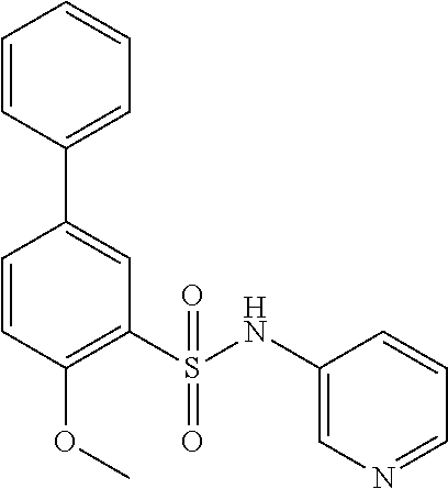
C1=CC(OC)=C(S(=O)(=O)NC2=CN=CC=C2)C=C1C1=CC=CC=C1
